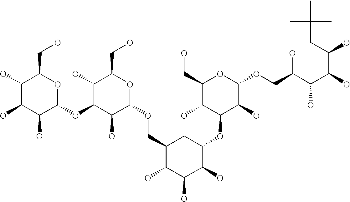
C1(O)C(O)C(O)C(OC2C(O)C(OCC3C(O)C(O)C(O)C(OC4C(O)C(OCC(C(C(O)C(O)CC(C)(C)C)O)O)OC(CO)C4O)C3)OC(CO)C2O)OC1CO
